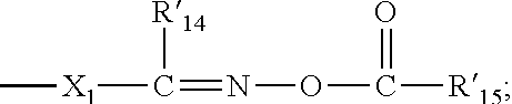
[X1](C([R14])=NOC(=O)[R15])C
